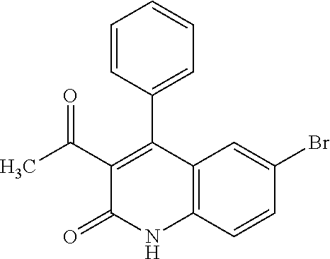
C1=C(Br)C=CC2=C1C(C1=CC=CC=C1)=C(C(C)=O)C(=O)N2
